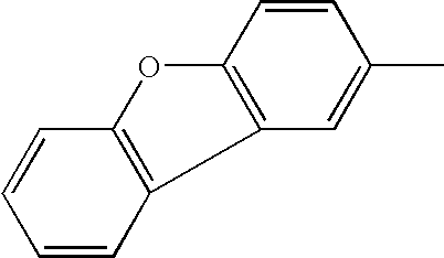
C1=CC2=C(C=C1C)C1=C(O2)C=CC=C1
